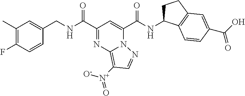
C1(C)=C(F)C=CC(CNC(C2=NC3=C([N+]([O-])=O)C=NN3C(C(NC3CCC4=C3C=CC(C(=O)O)=C4)=O)=C2)=O)=C1
